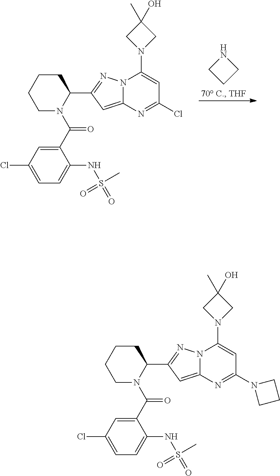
C1CCCN(C(C2=CC(Cl)=CC=C2NS(C)(=O)=O)=O)C1C1=NN2C(=C1)N=C(Cl)C=C2N1CC(C)(O)C1.N1CCC1.C1CCCN(C(C2=CC(Cl)=CC=C2NS(C)(=O)=O)=O)C1C1=NN2C(=C1)N=C(N1CCC1)C=C2N1CC(C)(O)C1
